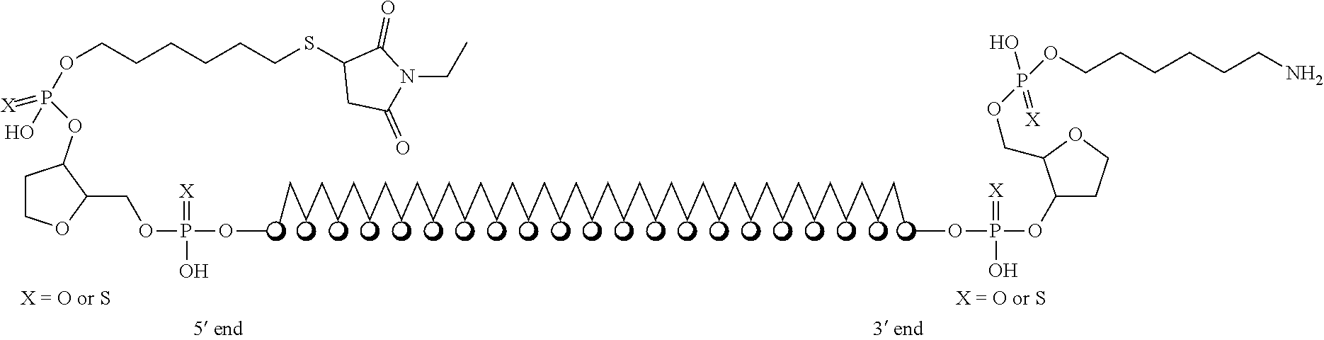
C1COC(COP(OC)(O)=[X])C1OP(O)(OCCCCCCSC1CC(=O)N(CC)C1=O)=[X].C(CCCCCCCCCCCCCCCCCCCCCCCCCCCCCCCCCCCCCCC)C.COP(OC1CCOC1COP(O)(=[X])OCCCCCCN)(O)=[X]
